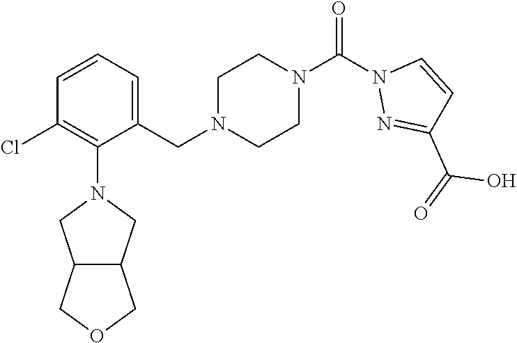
C1=CC=C(CN2CCN(C(N3N=C(C(=O)O)C=C3)=O)CC2)C(N2CC3C(C2)COC3)=C1Cl
